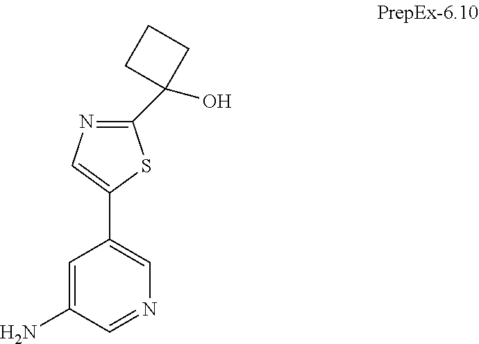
C1=C(N)C=NC=C1C1=CN=C(C2(O)CCC2)S1
